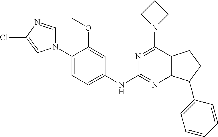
C1(N2C=NC(Cl)=C2)=CC=C(NC2=NC3=C(C(N4CCC4)=N2)CCC3C2=CC=CC=C2)C=C1OC
